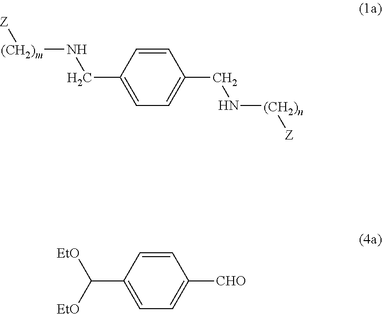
C1=CC(CN[(CH2)m][Z])=CC=C1CN[(CH2)n][Z].C1=CC(C([EtO])[EtO])=CC=C1[CHO]
